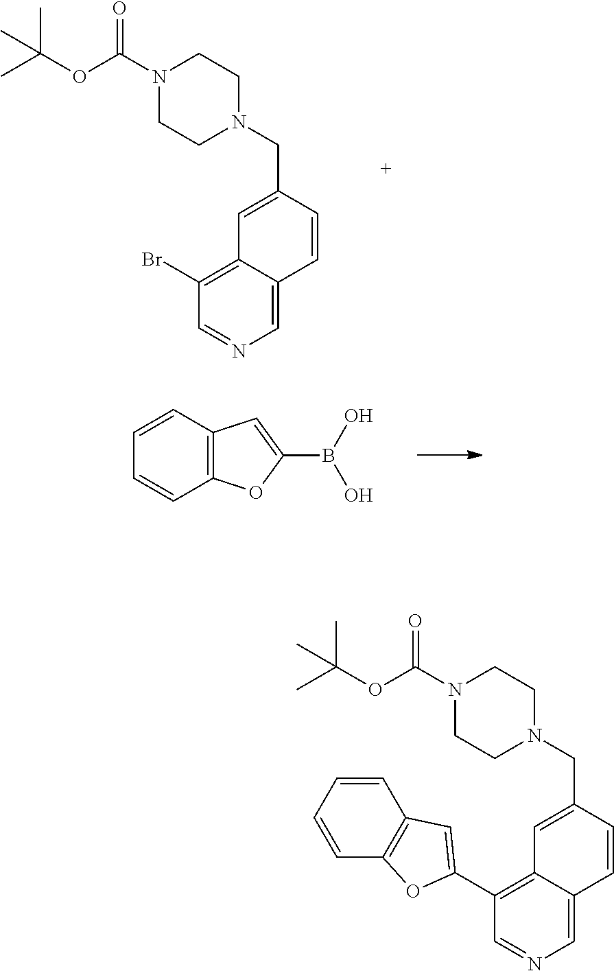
C1=C2C(=C(Br)C=N1)C=C(CN1CCN(C(OC(C)(C)C)=O)CC1)C=C2.C12=C(C=CC=C1)C=C(B(O)O)O2.C1=C2C(=C(C3=CC4=C(C=CC=C4)O3)C=N1)C=C(CN1CCN(C(OC(C)(C)C)=O)CC1)C=C2
